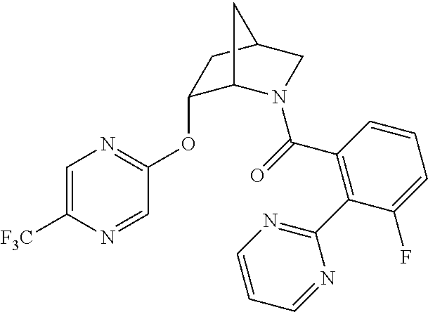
C1=C([F3C])N=CC(OC2C3N(C(=O)C4=C(C5=NC=CC=N5)C(F)=CC=C4)CC(C2)C3)=N1
